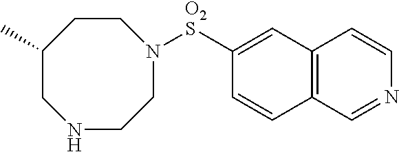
C1([O2S]N2CCNCC(C)CC2)=CC2=C(C=C1)C=NC=C2
